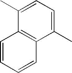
C1=C(C)C2=C(C(C)=C1)C=CC=C2
